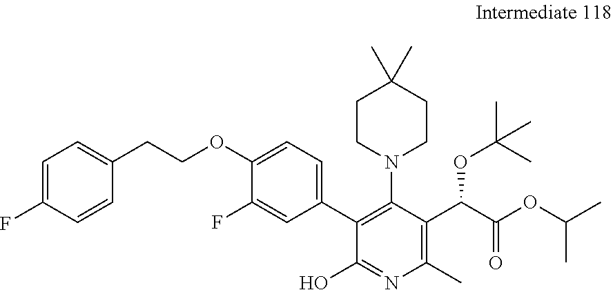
C1(OCCC2=CC=C(F)C=C2)=CC=C(C2=C(N3CCC(C)(C)CC3)C(C(C(OC(C)C)=O)OC(C)(C)C)=C(C)N=C2O)C=C1F
